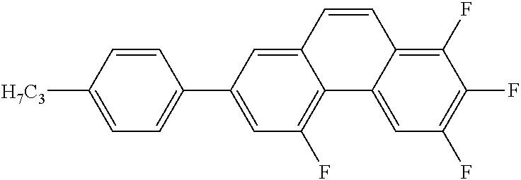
C1([H7C3])=CC=C(C2=CC(F)=C3C(=C2)C=CC2=C(F)C(F)=C(F)C=C32)C=C1
